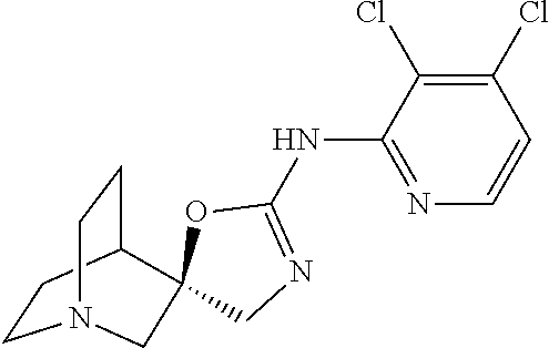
C1(Cl)=C(Cl)C(NC2=NCC3(O2)C2CCN(CC2)C3)=NC=C1
